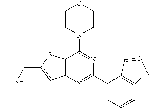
C1CN(C2=NC(C3=CC=CC4=C3C=NN4)=NC3=C2SC(CNC)=C3)CCO1
